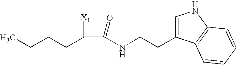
CCCCC(C(=O)NCCC1=CNC2=C1C=CC=C2)[X1]
